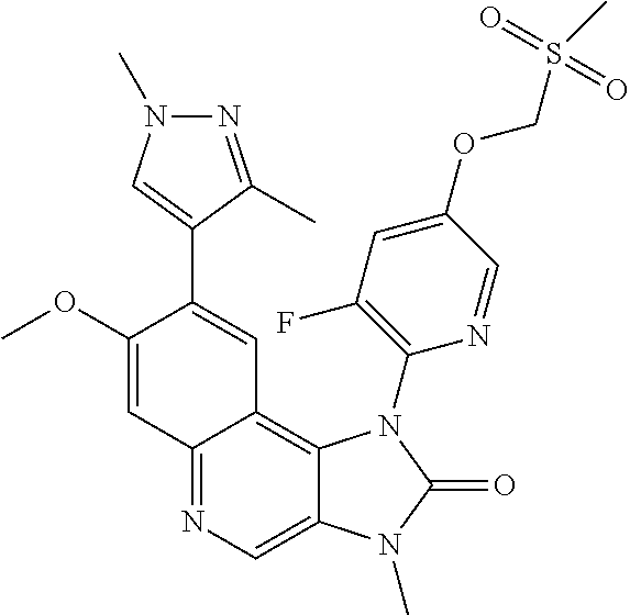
C12=NC=C3C(=C1C=C(C1=CN(C)N=C1C)C(OC)=C2)N(C1=C(F)C=C(OCS(C)(=O)=O)C=N1)C(=O)N3C
